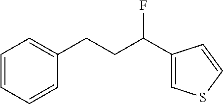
C1=CC=CC(CCC(F)C2=CSC=C2)=C1
